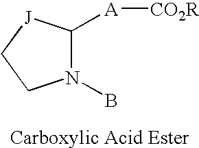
C1([A][CO2R])N(B)CC[J]1
